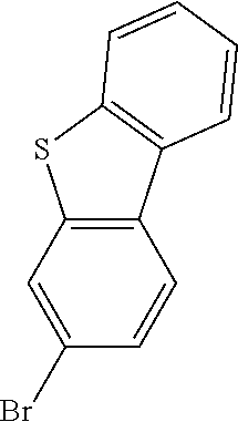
C1=C(Br)C=CC2=C1SC1=C2C=CC=C1
